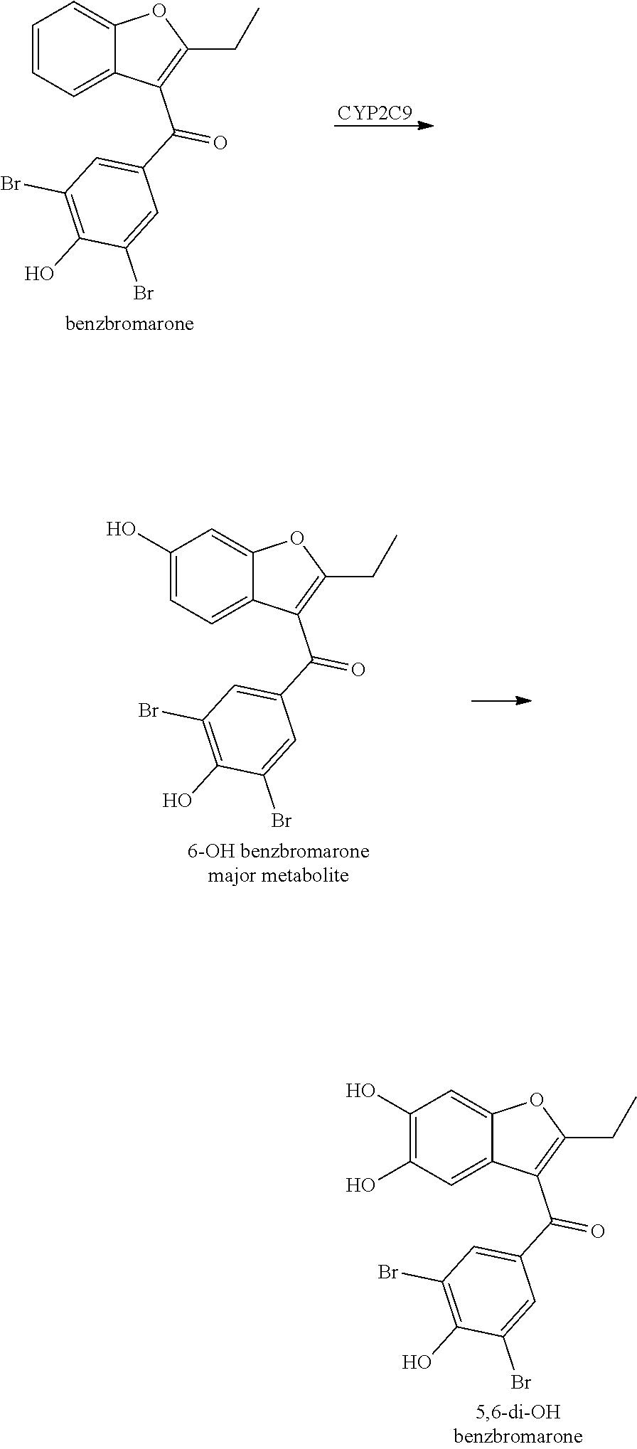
C1=CC=C2C(=C1)OC(CC)=C2C(C1=CC(Br)=C(O)C(Br)=C1)=O.[CYP2C9].C1(O)=CC=C2C(=C1)OC(CC)=C2C(C1=CC(Br)=C(O)C(Br)=C1)=O.C1(O)=C(O)C=C2C(=C1)OC(CC)=C2C(C1=CC(Br)=C(O)C(Br)=C1)=O
